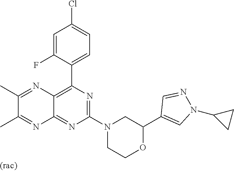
C12=NC(N3CCOC(C4=CN(C5CC5)N=C4)C3)=NC(C3=CC=C(Cl)C=C3F)=C1N=C(C)C(C)=N2
